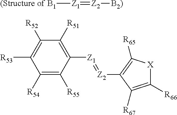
C1([R54])=C([R55])C([Z1]=[Z2]C2=C([R65])[X]C([R66])=C2[R67])=C([R51])C([R52])=C1[R53].[(Structure of B1][Z1]=[Z2][B2)]
